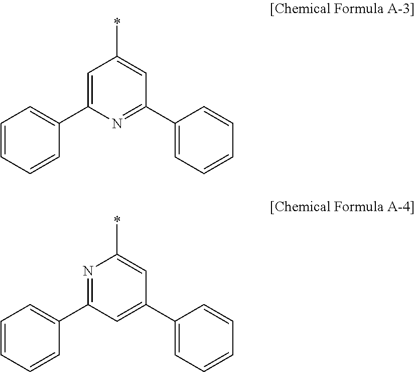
C1=C(C2=CC=CC=C2)N=C(C2=CC=CC=C2)C=C1*.N1=C(C2=CC=CC=C2)C=C(C2=CC=CC=C2)C=C1*
